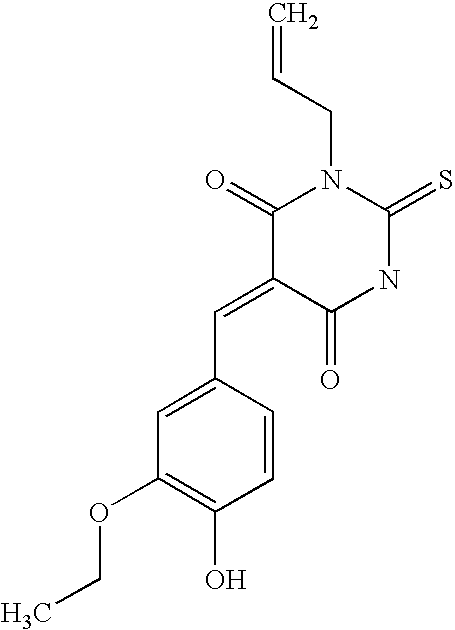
O=C1C(=CC2=CC(OCC)=C(O)C=C2)C(=O)N(CC=C)C(=S)N1
